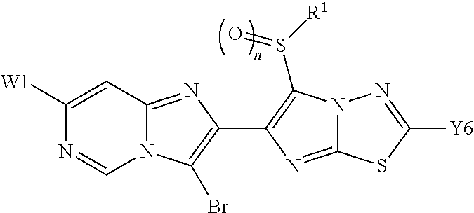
N12C(=NC(C3=C(S([R1])=O)N4C(=N3)SC([Y6])=N4)=C1Br)C=C([W1])N=C2
